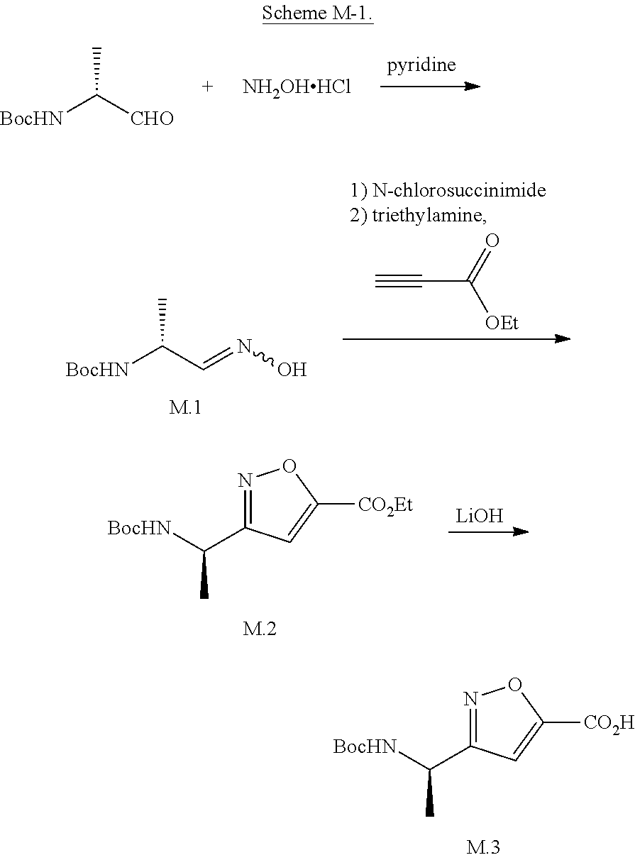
C#CC([OEt])=O.[BocHN]C(C=NO)C.N1=C(C([BocHN])C)C=C([CO2Et])O1.[LiOH].N1=C(C([BocHN])C)C=C([CO2H])O1.[BocHN]C([CHO])C.[NH2OHHCl]
